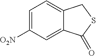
C1=C([O2N])C=C2C(=C1)CSC2=O
